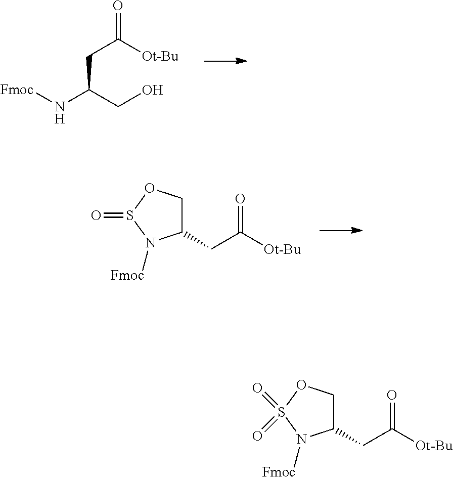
[Fmoc]NC(CO)CC([Ot-Bu])=O.C1(CC([Ot-Bu])=O)COS(=O)N1[Fmoc].C1(CC([Ot-Bu])=O)COS(=O)(=O)N1[Fmoc]
